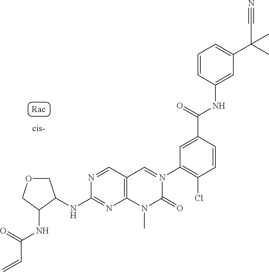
N(C1=NC2=C(C=N1)C=N(C1=C(Cl)C=CC(C(=O)NC3=CC(C(C)(C#N)C)=CC=C3)=C1)C(=O)N2C)C1COCC1NC(C=C)=O
